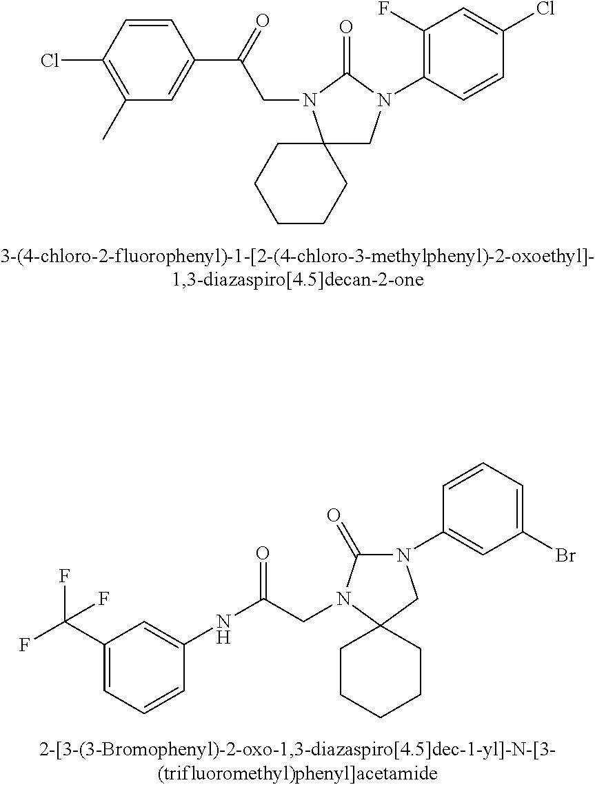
C1=CC(Cl)=C(C)C=C1C(CN1C(=O)N(C2=C(F)C=C(Cl)C=C2)CC12CCCCC2)=O.C1(C(F)(F)F)=CC=CC(NC(CN2C(=O)N(C3=CC(Br)=CC=C3)CC23CCCCC3)=O)=C1
